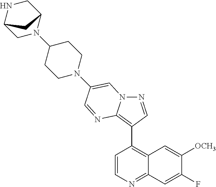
N1=CC(C2=C3C(=NC=C2)C=C(F)C([OCH3])=C3)=C2N1C=C(N1CCC(N3C4CNC(C3)C4)CC1)C=N2
